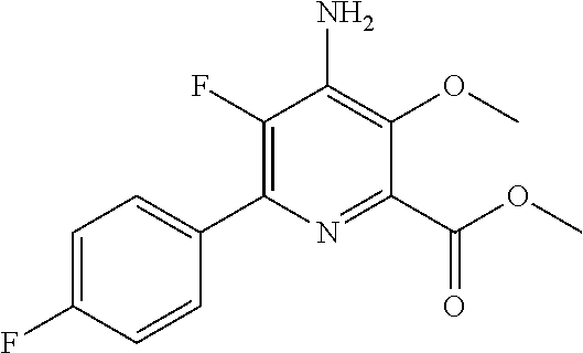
C1(F)=C(C2=CC=C(F)C=C2)N=C(C(OC)=O)C(OC)=C1N
